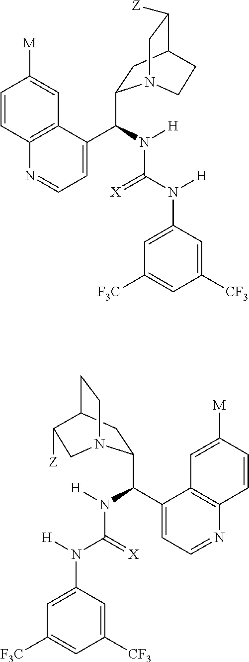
C1=CC2=C(C=C1[M])C(C(N([H])C(N([H])C1=CC([F3C])=CC([CF3])=C1)=[X])C1CC3C([Z])CN1CC3)=CC=N2.C1=CC2=C(C=C1[M])C(C(N([H])C(N([H])C1=CC([F3C])=CC([CF3])=C1)=[X])C1CC3CCN1CC3[Z])=CC=N2
